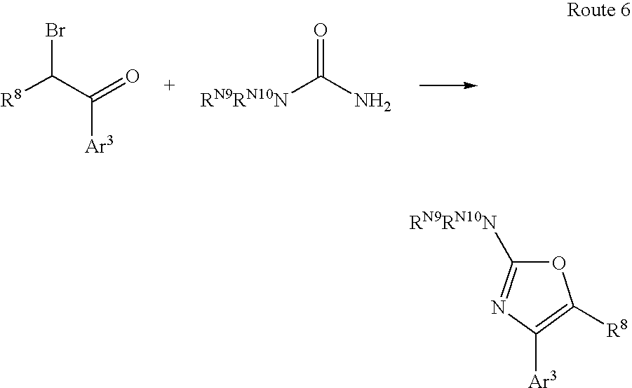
[R8]C(C(=O)[Ar3])Br.C(N)(=O)[RN9RN10N].O1C([R8])=C([Ar3])N=C1[RN9RN10N]
